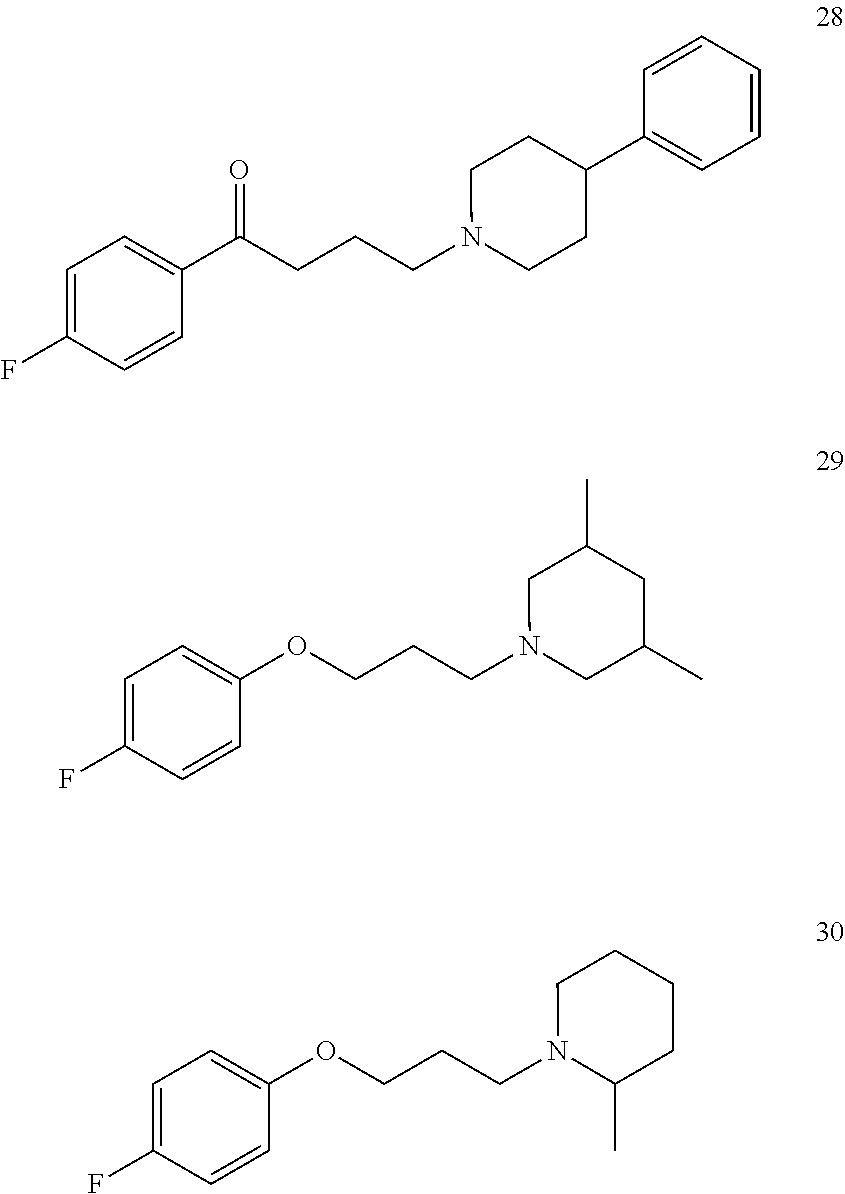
C1=C(F)C=CC(C(CCCN2CCC(C3=CC=CC=C3)CC2)=O)=C1.C1=C(F)C=CC(OCCCN2CC(C)CC(C)C2)=C1.C1=C(F)C=CC(OCCCN2C(C)CCCC2)=C1
